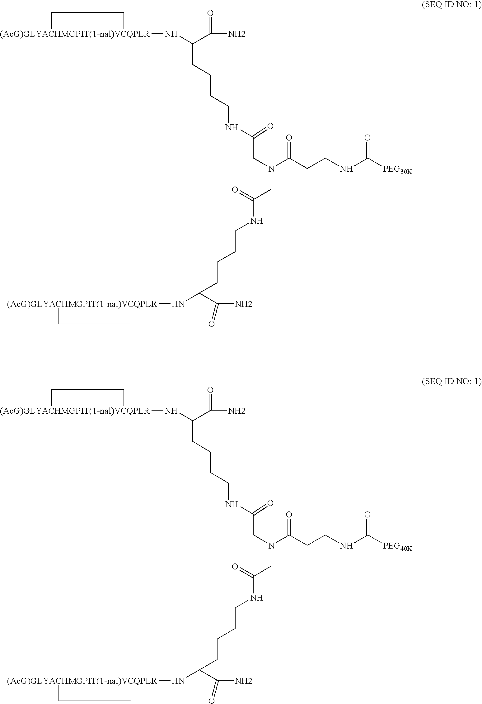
[(AcG)GLYACHMGPIT(1-nal)VCQPLR]1(NC(C(N)=O)CCCCNC(CN(C(CCNC(=O)[PEG30K])=O)CC(NCCCCC(N[(AcG)GLYACHMGPIT(1-nal)VCQPLR]2CC2)C(N)=O)=O)=O)CC1.[(AcG)GLYACHMGPIT(1-nal)VCQPLR]1(NC(C(N)=O)CCCCNC(CN(C(CCNC(=O)[PEG40K])=O)CC(NCCCCC(N[(AcG)GLYACHMGPIT(1-nal)VCQPLR]2CC2)C(N)=O)=O)=O)CC1
